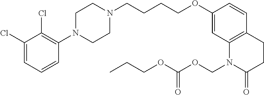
C1=C(Cl)C(Cl)=C(N2CCN(CCCCOC3=CC4=C(C=C3)CCC(=O)N4COC(OCCC)=O)CC2)C=C1
